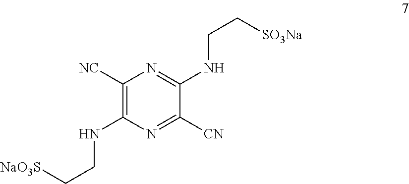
[NC]C1=C(NCC[NaO3S])N=C([CN])C(NCC[SO3Na])=N1
